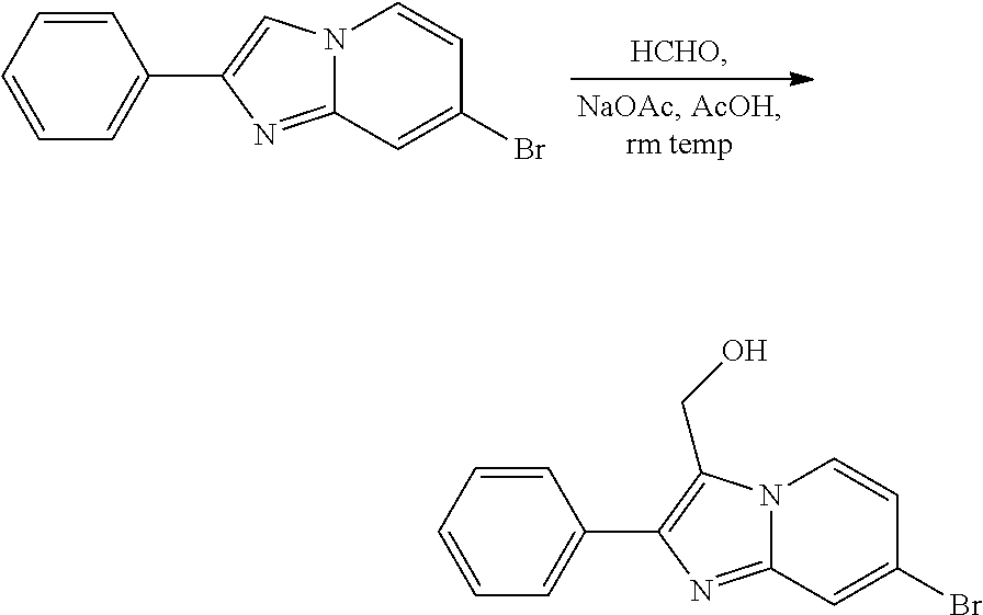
N12C(=NC(C3=CC=CC=C3)=C1)C=C(Br)C=C2.N12C(=NC(C3=CC=CC=C3)=C1CO)C=C(Br)C=C2
